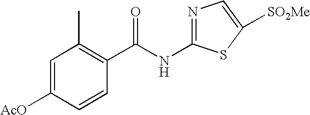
C1=C([AcO])C=CC(C(NC2=NC=C([SO2Me])S2)=O)=C1C
